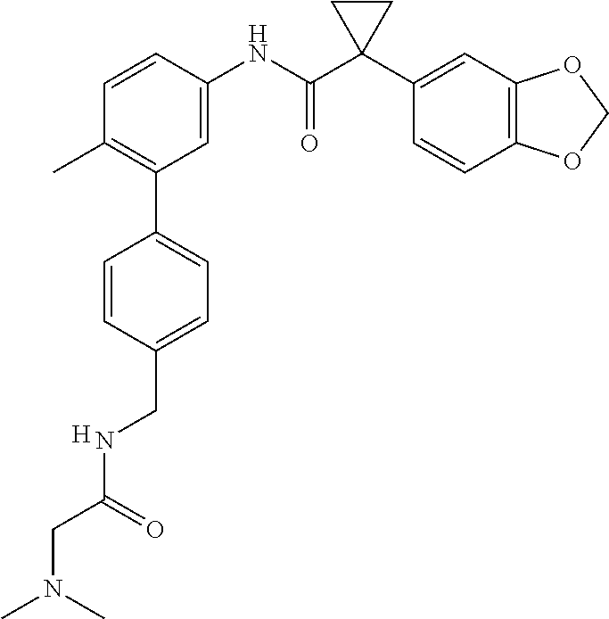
C1=CC(NC(C2(C3=CC4=C(C=C3)OCO4)CC2)=O)=CC(C2=CC=C(CNC(CN(C)C)=O)C=C2)=C1C.[H]
